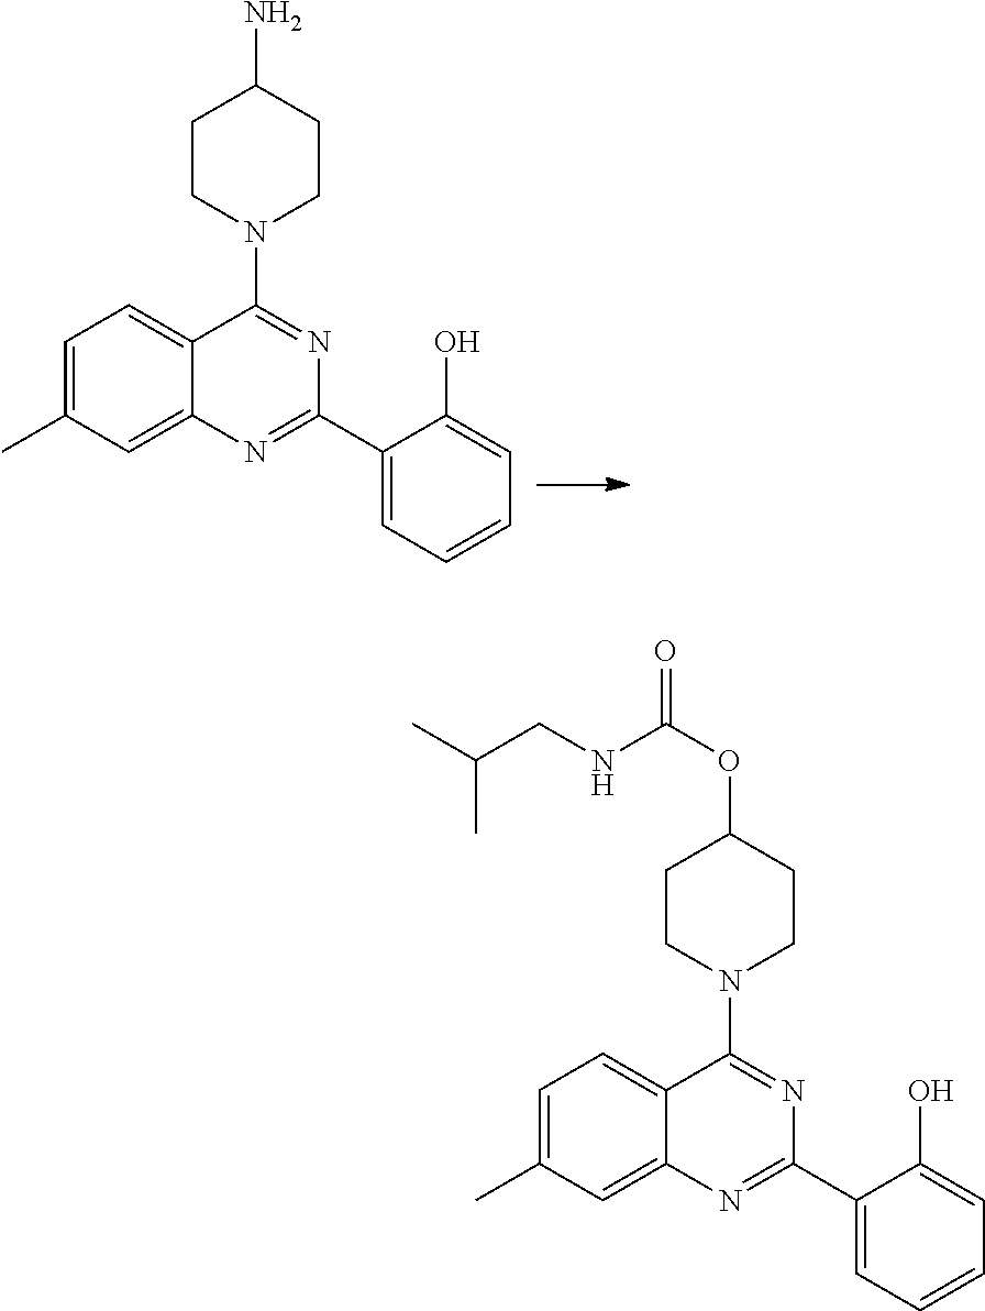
C1=C(C)C=C2C(=C1)C(N1CCC(N)CC1)=NC(C1=CC=CC=C1O)=N2.C1=C(C)C=C2C(=C1)C(N1CCC(OC(=O)NCC(C)C)CC1)=NC(C1=CC=CC=C1O)=N2
